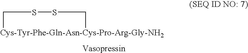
[Cys-Tyr-Phe-Gln-Asn-Cys-Pro-Arg-Gly-NH2]1CSSC1
